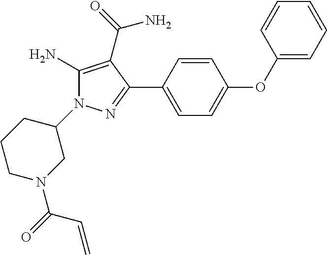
C1(OC2=CC=C(C3=NN(C4CCCN(C(=O)C=C)C4)C(N)=C3C(=O)N)C=C2)=CC=CC=C1
